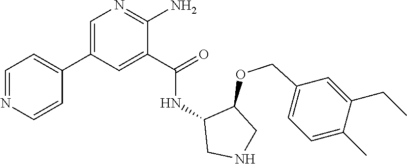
N1=C(N)C(C(=O)NC2CNCC2OCC2=CC=C(C)C(CC)=C2)=CC(C2=CC=NC=C2)=C1
